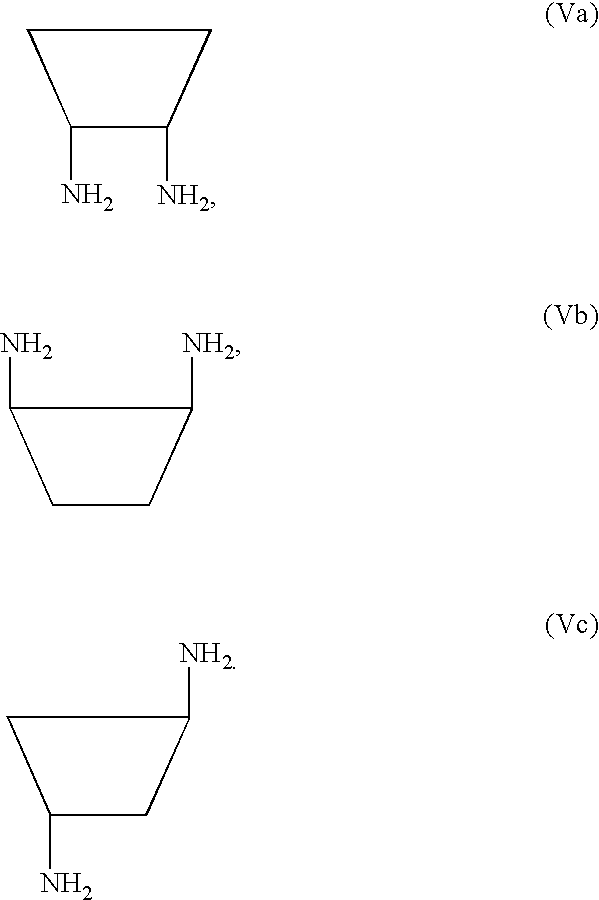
C1CC([NH2])C1N.C1(N)C([NH2])CC1.C1C([NH2])CC1N
